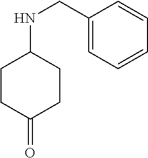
C1CC(=O)CCC1NCC1=CC=CC=C1
